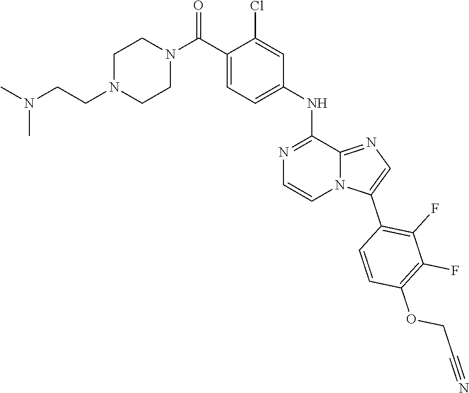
C12=NC=C(C3=C(F)C(F)=C(OCC#N)C=C3)N1C=CN=C2NC1=CC=C(C(N2CCN(CCN(C)C)CC2)=O)C(Cl)=C1
